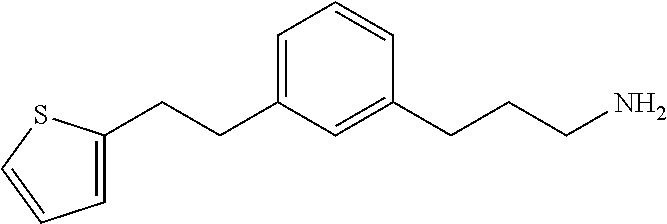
C(CC1=CC=CC(CCCN)=C1)C1=CC=CS1
